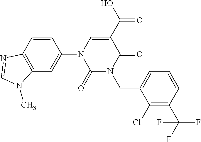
C1(=O)N(CC2=CC=CC(C(F)(F)F)=C2Cl)C(=O)C(C(O)=O)=CN1C1=CC2=C(C=C1)N=CN2C
